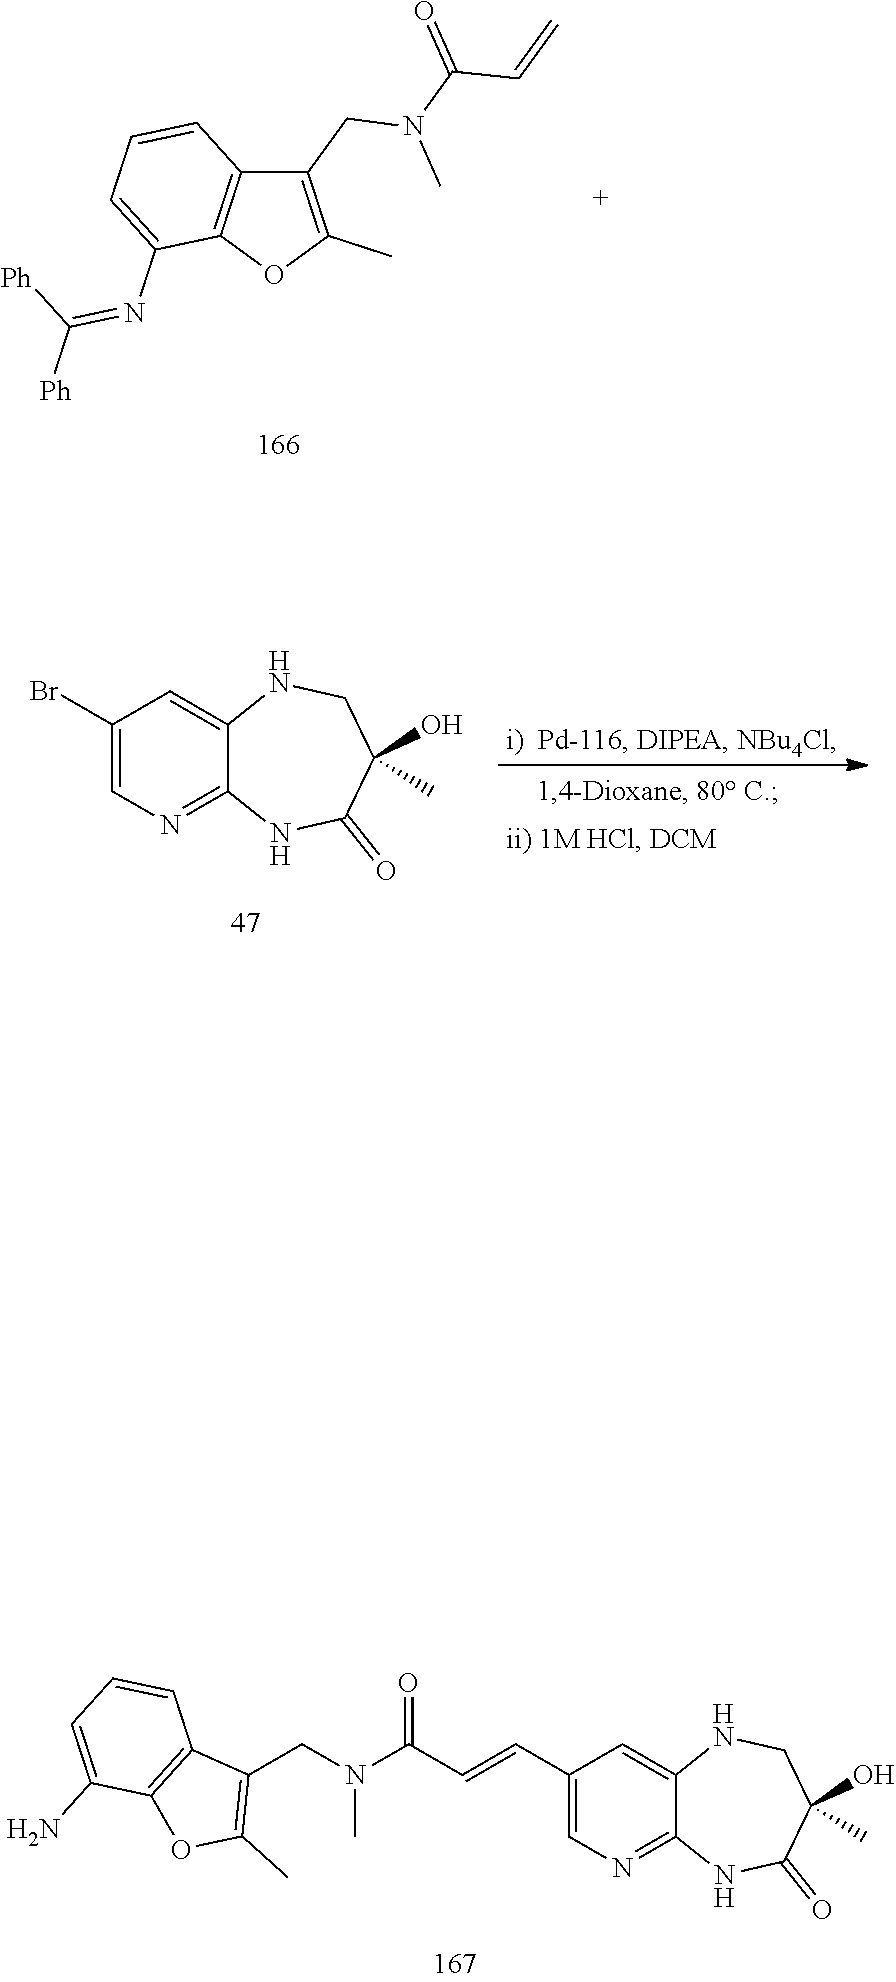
C12=C(C=CC=C1N=C([Ph])[Ph])C(CN(C)C(=O)C=C)=C(C)O2.C1(Br)=CN=C2C(=C1)NCC(C)(O)C(=O)N2.C1(C=CC(N(CC2=C(C)OC3=C2C=CC=C3N)C)=O)=CN=C2C(=C1)NCC(C)(O)C(=O)N2
